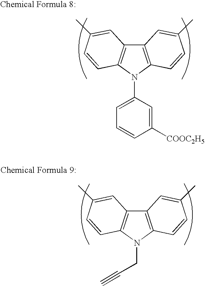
C12=C(N(C3=CC=CC([COOC2H5])=C3)C3=C1C=C(C)C=C3)C=CC(C)=C2.C12=C(N(CC#C)C3=C1C=C(C)C=C3)C=CC(C)=C2
